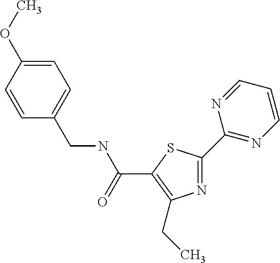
N1=C(C2=NC=CC=N2)SC(C(NCC2=CC=C(OC)C=C2)=O)=C1CC
